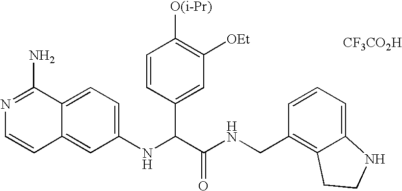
N1=C(N)C2=CC=C(NC(C(NCC3=C4C(=CC=C3)NCC4)=O)C3=CC([OEt])=C([O(i-Pr)])C=C3)C=C2C=C1.[CF3CO2H]
